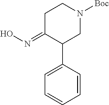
C1(C2CN([Boc])CCC2=NO)=CC=CC=C1
